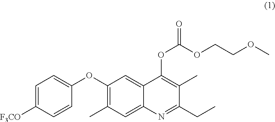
O(C1=C(C)C=C2C(=C1)C(OC(=O)OCCOC)=C(C)C(CC)=N2)C1=CC=C([F3CO])C=C1
